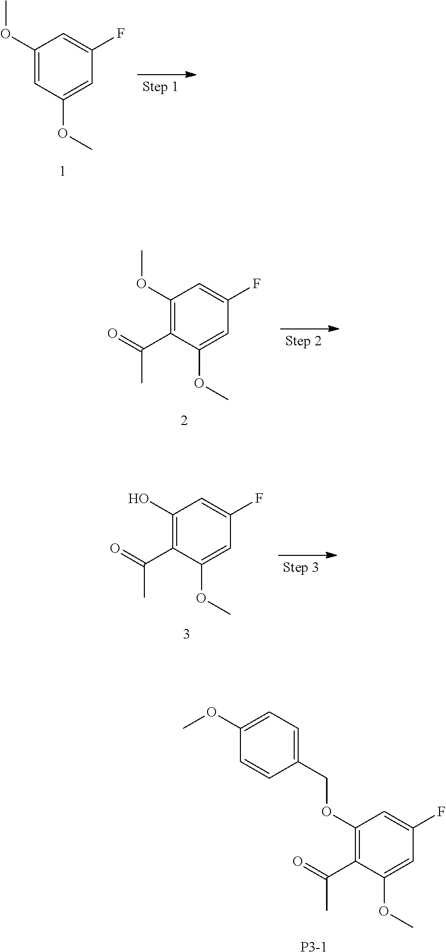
C1=C(F)C=C(OC)C=C1OC.C1(OC)=C(C(=O)C)C(OC)=CC(F)=C1.C1=C(OC)C(C(C)=O)=C(O)C=C1F.COC1=CC(F)=CC(OCC2=CC=C(OC)C=C2)=C1C(C)=O.[P3-1]
